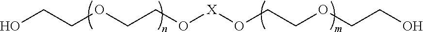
OCCOCCO[X]OCCOCCO
